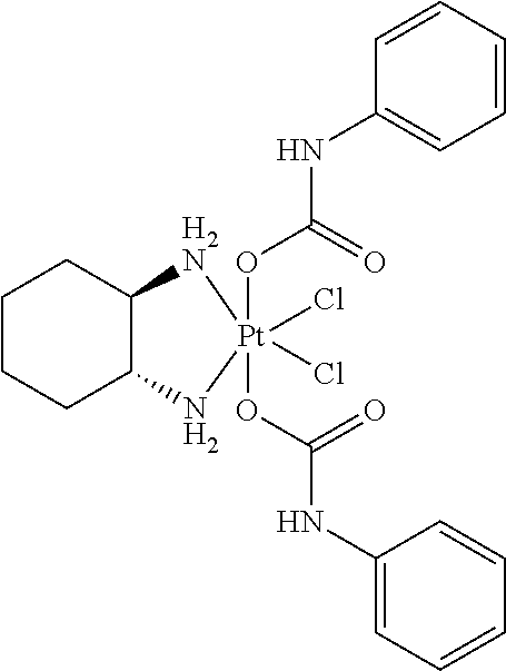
C1CCC2C(C1)[H2N][Pt](Cl)(Cl)(OC(NC1=CC=CC=C1)=O)(OC(NC1=CC=CC=C1)=O)N2
